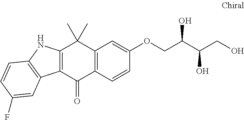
C12=C(C=CC(OCC(C(CO)O)O)=C1)C(=O)C1=C(C2(C)C)NC2=C1C=C(F)C=C2
